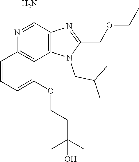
C1(OCCC(C)(C)O)=CC=CC2=C1C1=C(C(N)=N2)N=C(COCC)N1CC(C)C
